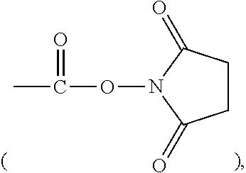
C1CC(=O)N(OC(=O)C)C1=O
